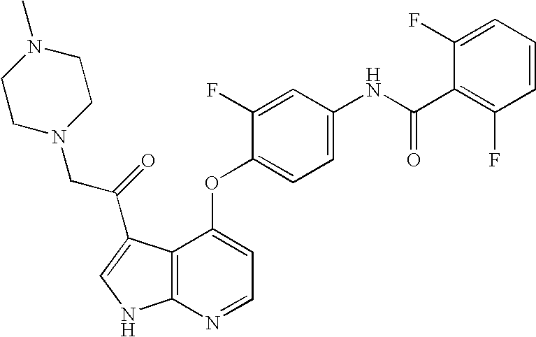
C1=C(F)C(OC2=CC=NC3=C2C(C(CN2CCN(C)CC2)=O)=CN3)=CC=C1NC(C1=C(F)C=CC=C1F)=O
